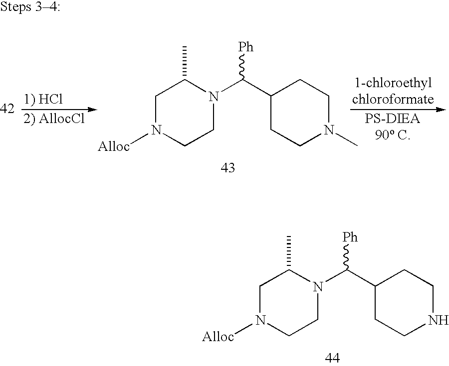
C1N([Alloc])CCN(C(C2CCNCC2)[Ph])C1C.C1N([Alloc])CCN(C(C2CCN(C)CC2)[Ph])C1C
